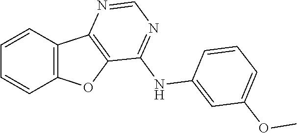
C1=CC2=C(C=C1)OC1=C2N=CN=C1NC1=CC(OC)=CC=C1
